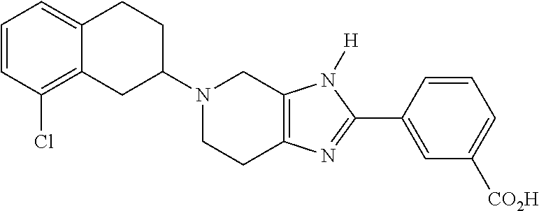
C12=CC=CC(Cl)=C1CC(N1CCC3=C(C1)N([H])C(C1=CC([CO2H])=CC=C1)=N3)CC2
